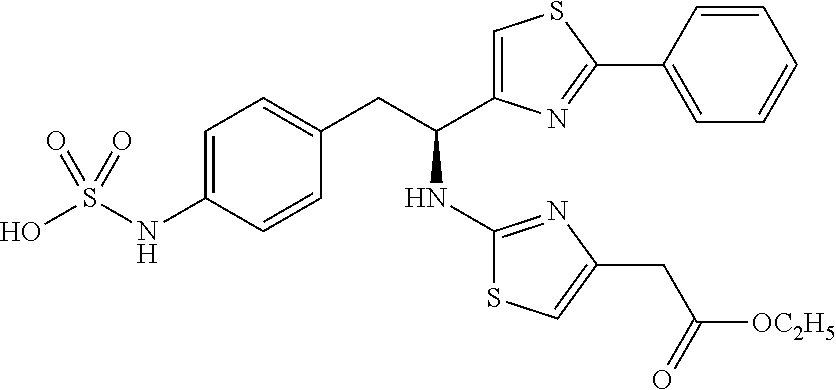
C1=C(NS(O)(=O)=O)C=CC(CC(C2=CSC(C3=CC=CC=C3)=N2)NC2=NC(CC([OC2H5])=O)=CS2)=C1
